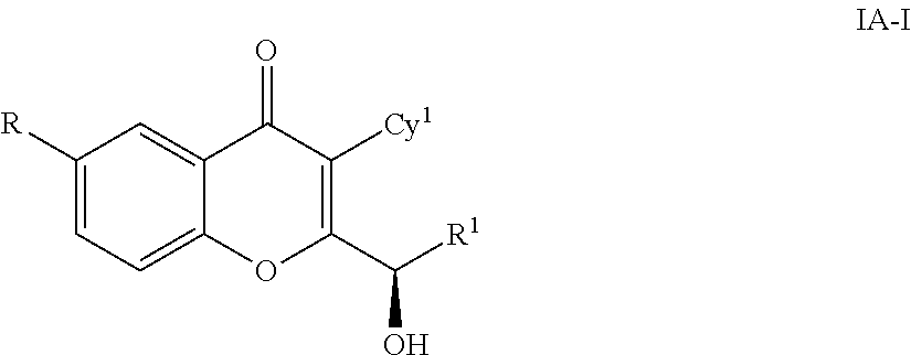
C12=CC([R])=CC=C1OC(C([R1])O)=C([Cy1])C2=O
